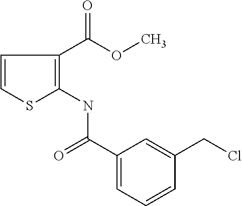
C1=CSC(NC(C2=CC=CC(CCl)=C2)=O)=C1C(OC)=O
